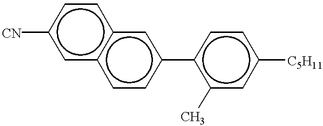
[CN]c1cc2c(cc1)cc(-c1c(C)cc([C5H11])cc1)cc2
